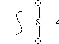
O=S(=O)([z])CC
